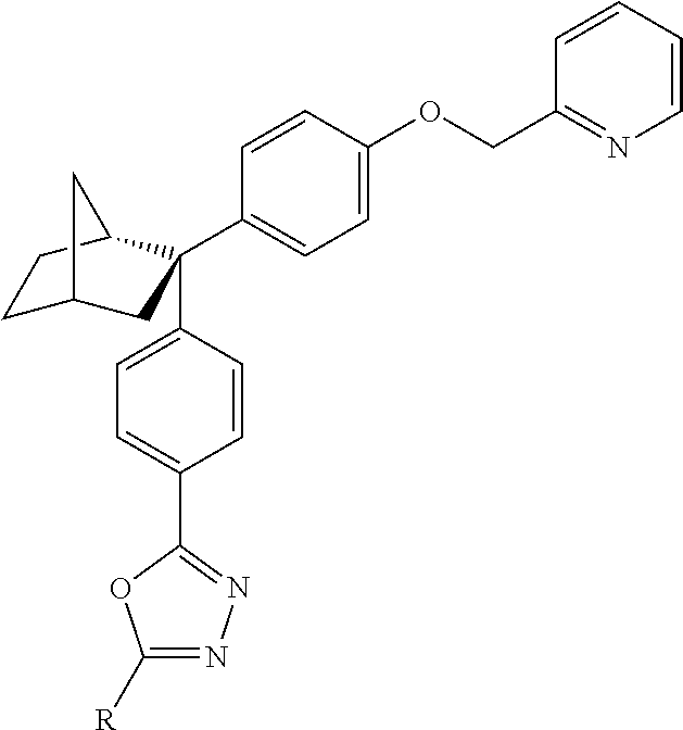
C1C2CC(C3=CC=C(OCC4=NC=CC=C4)C=C3)(C3=CC=C(C4=NN=C([R])O4)C=C3)C(C1)C2
